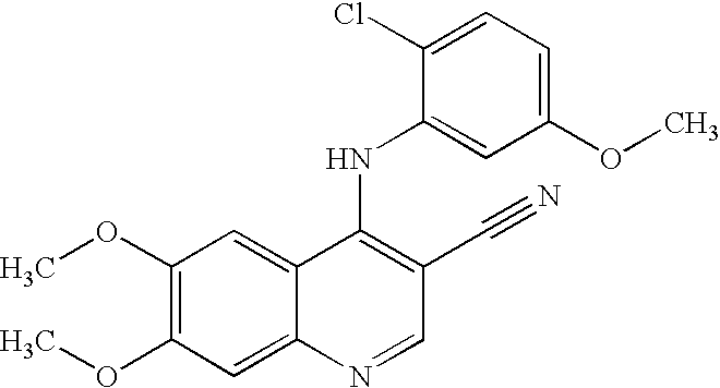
C1(OC)=C(OC)C=C2C(=C1)C(NC1=CC(OC)=CC=C1Cl)=C(C#N)C=N2
